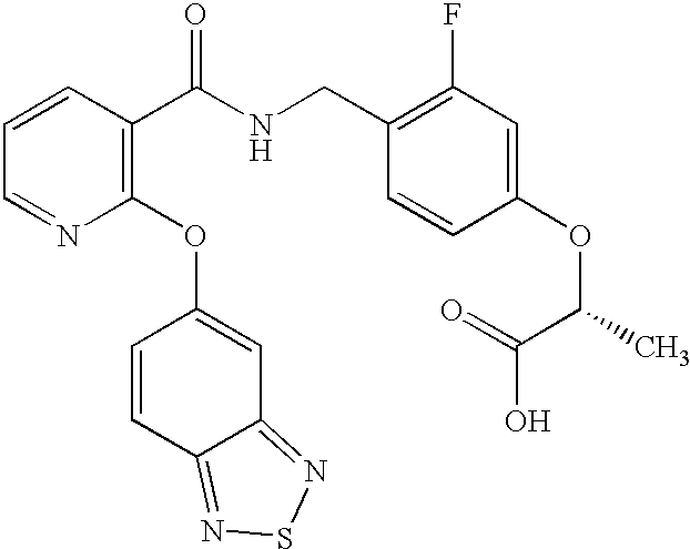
C1=CC(C(NCC2=C(F)C=C(OC(C)C(=O)O)C=C2)=O)=C(OC2=CC3=NSN=C3C=C2)N=C1
